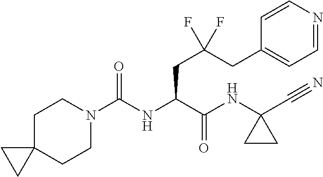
C1C2(CCN(C(NC(C(NC3(C#N)CC3)=O)CC(CC3=CC=NC=C3)(F)F)=O)C1)CC2
